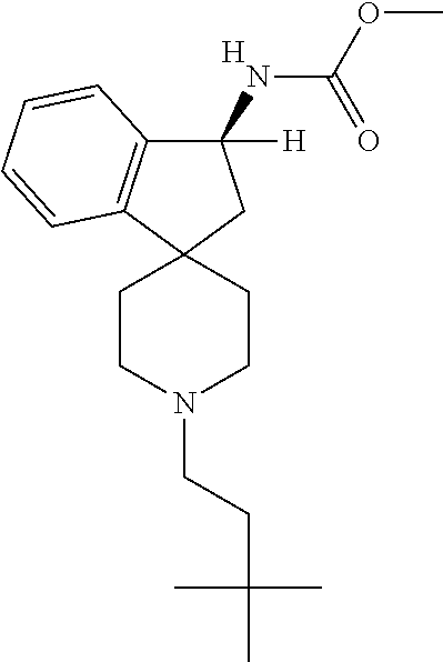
[H].C1(NC(=O)OC)([H])C2=C(C3(C1)CCN(CCC(C)(C)C)CC3)C=CC=C2
